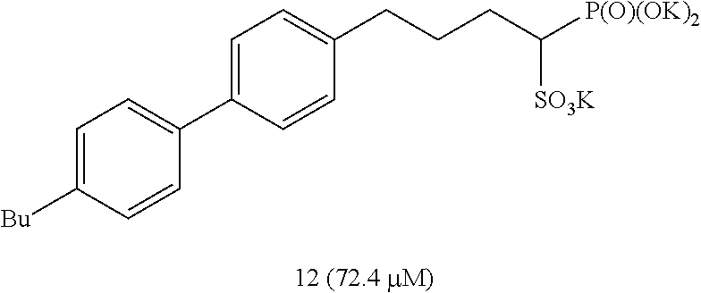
C1=C(C2=CC=C([Bu])C=C2)C=CC(CCCC([P(O)(OK)2])[SO3K])=C1
